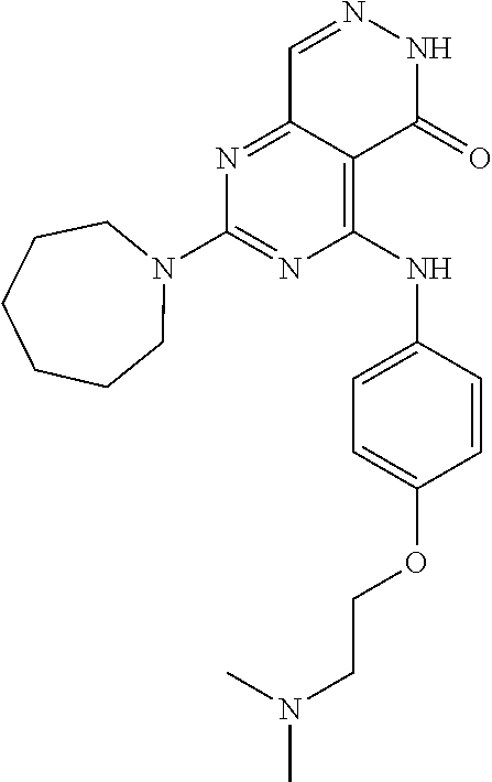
N1=C2C(=C(NC3=CC=C(OCCN(C)C)C=C3)N=C1N1CCCCCC1)C(=O)NN=C2
